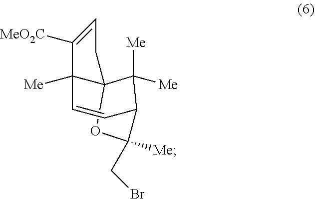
C123OC(CBr)([Me])C(C=CC1([Me])C([MeO2C])=CC2)C3([Me])[Me]
